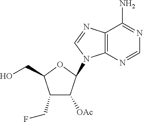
C1(CF)C([OAc])C(N2C3=C(C(N)=NC=N3)N=C2)OC1CO
